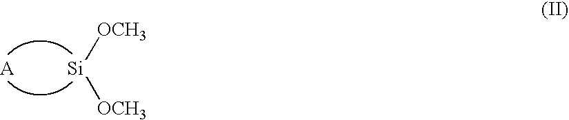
[OCH3][Si][OCH3]
